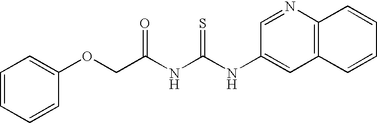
C1=CC=CC(OCC(NC(NC2=CC3=C(N=C2)C=CC=C3)=S)=O)=C1
